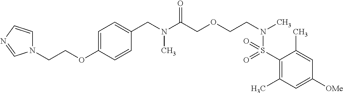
C1(S(N(CCOCC(N(CC2=CC=C(OCCN3C=CN=C3)C=C2)C)=O)C)(=O)=O)=C(C)C=C([OMe])C=C1C
